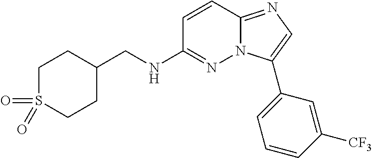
C(NC1=NN2C(=NC=C2C2=CC=CC([CF3])=C2)C=C1)C1CCS(=O)(=O)CC1
